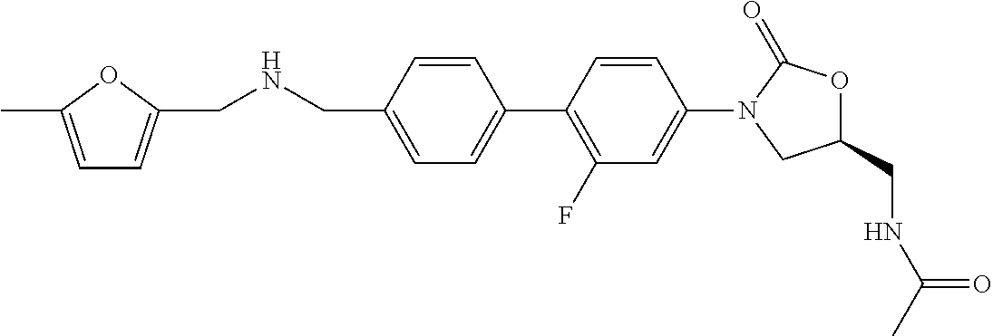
C1(CNC(=O)C)OC(=O)N(C2=CC(F)=C(C3=CC=C(CNCC4=CC=C(C)O4)C=C3)C=C2)C1
